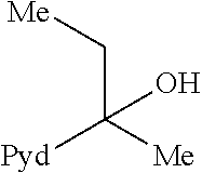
C(C([Me])([Pyd])O)[Me]
